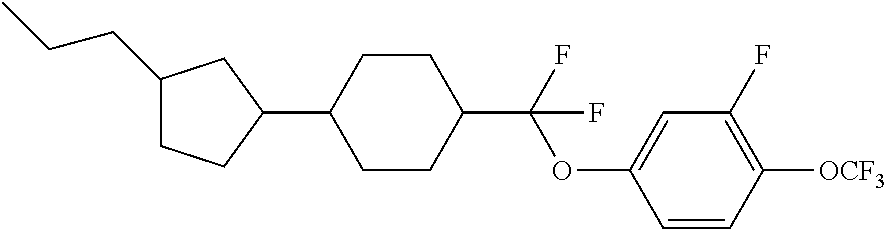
C1(CCC)CCC(C2CCC(C(OC3=CC(F)=C([OCF3])C=C3)(F)F)CC2)C1
